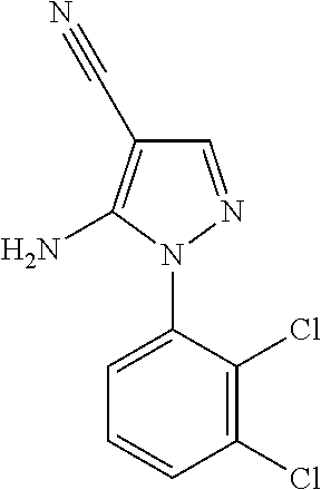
C1=C(N2N=CC(C#N)=C2N)C(Cl)=C(Cl)C=C1
